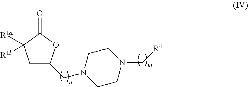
C1C(CN2CCN(C[R4])CC2)OC(=O)C1([R1a])[R1b]
